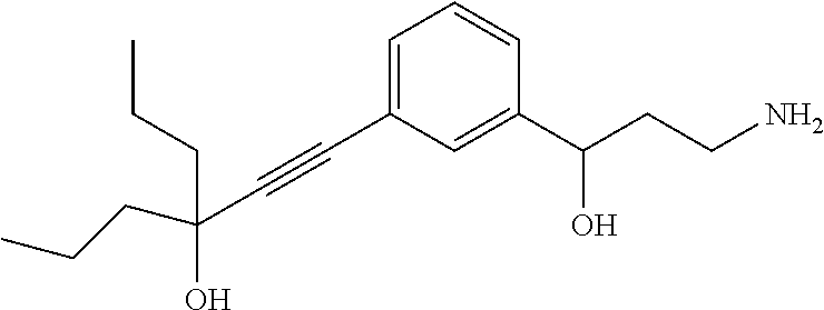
C1=C(C#CC(O)(CCC)CCC)C=C(C(CCN)O)C=C1
